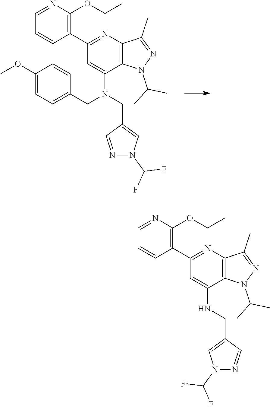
C12=C(N=C(C3=C(OCC)N=CC=C3)C=C1N(CC1=CN(C(F)F)N=C1)CC1=CC=C(OC)C=C1)C(C)=NN2C(C)C.C12=C(N=C(C3=C(OCC)N=CC=C3)C=C1NCC1=CN(C(F)F)N=C1)C(C)=NN2C(C)C
